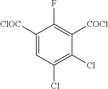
C1([ClOC])=CC(Cl)=C(Cl)C([COCl])=C1F
